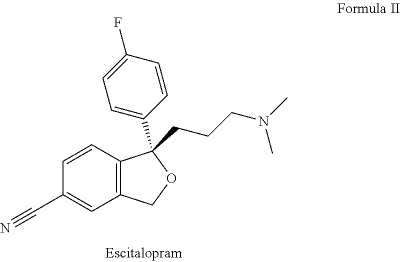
C1=CC2=C(C=C1C#N)COC2(C1=CC=C(F)C=C1)CCCN(C)C
